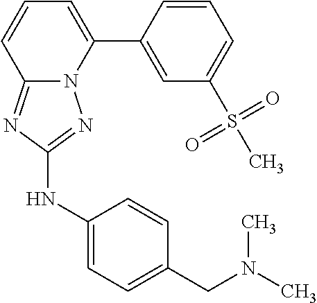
C12=NC(NC3=CC=C(CN(C)C)C=C3)=NN1C(C1=CC(S(C)(=O)=O)=CC=C1)=CC=C2
